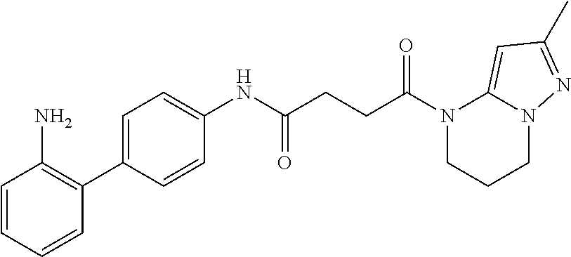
C1CN(C(CCC(NC2=CC=C(C3=C(N)C=CC=C3)C=C2)=O)=O)C2=CC(C)=NN2C1
